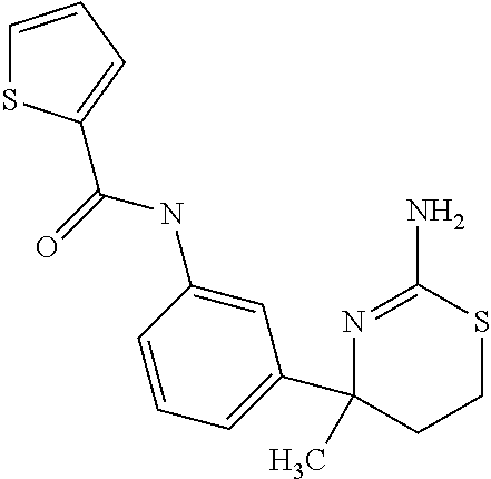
C1(NC(=O)C2=CC=CS2)=CC(C2(C)CCSC(N)=N2)=CC=C1
